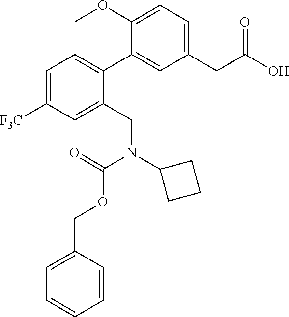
C1(CC(O)=O)=CC=C(OC)C(C2=CC=C([F3C])C=C2CN(C2CCC2)C(=O)OCC2=CC=CC=C2)=C1
